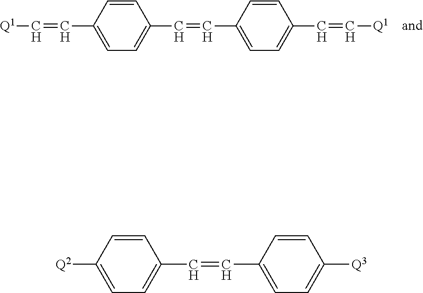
C1=C(C=C[Q1])C=CC(C=CC2=CC=C(C=C[Q1])C=C2)=C1.C1=C([Q2])C=CC(C=CC2=CC=C([Q3])C=C2)=C1
